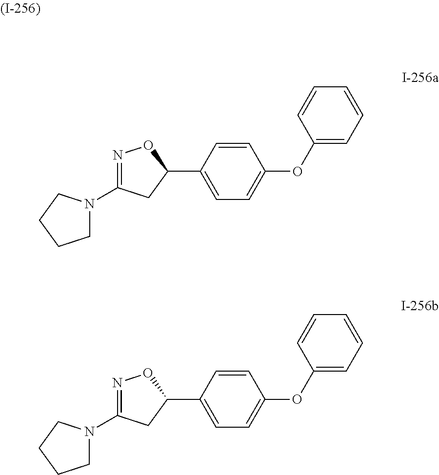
N1(C2=NOC(C3=CC=C(OC4=CC=CC=C4)C=C3)C2)CCCC1.N1(C2=NOC(C3=CC=C(OC4=CC=CC=C4)C=C3)C2)CCCC1
